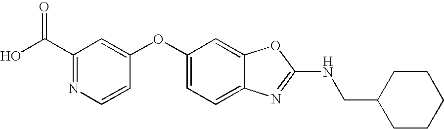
OC(C1=NC=CC(OC2=CC=C3C(=C2)OC(NCC2CCCCC2)=N3)=C1)=O
